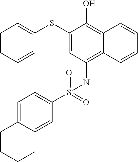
C1(SC2=CC=CC=C2)=CC(NS(C2=CC=C3C(=C2)CCCC3)(=O)=O)=C2C(=C1O)C=CC=C2
